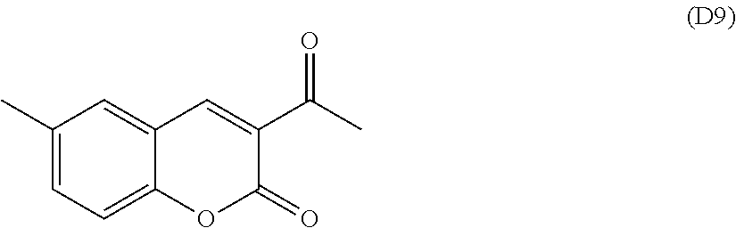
C1(C)=CC=C2C(=C1)C=C(C(C)=O)C(=O)O2
